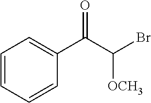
C1=CC=CC=C1C(C(Br)[OCH3])=O
